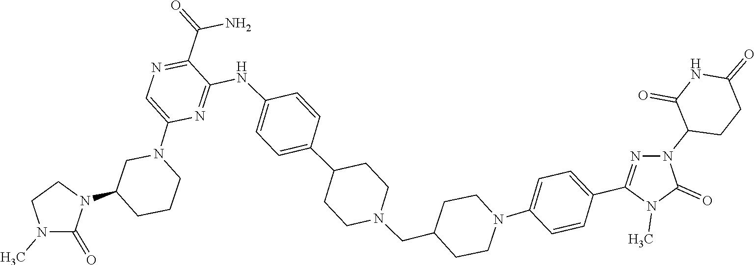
N1(C)C(=O)N(C2CCCN(C3=CN=C(C(=O)N)C(NC4=CC=C(C5CCN(CC6CCN(C7=CC=C(C8=NN(C9C(=O)NC(=O)CC9)C(=O)N8C)C=C7)CC6)CC5)C=C4)=N3)C2)CC1
